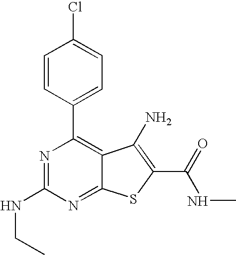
C1=CC(C2=C3C(=NC(NCC)=N2)SC(C(NC)=O)=C3N)=CC=C1Cl
